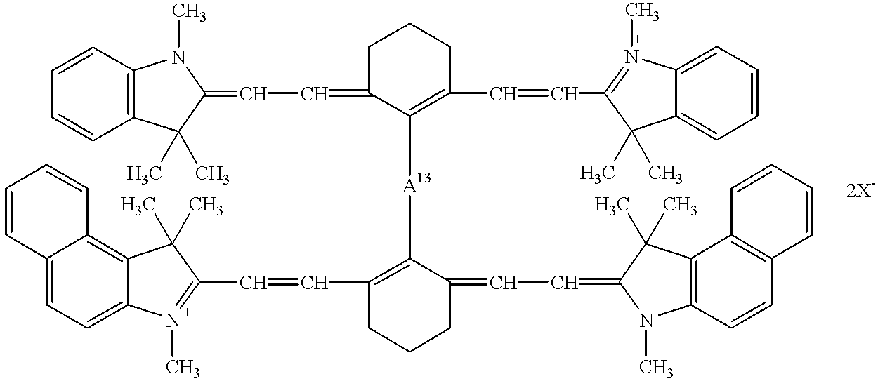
C12=C(C=CC=C1)N(C)C(=CC=C1C([A13]C3=C(C=CC4=N(C)C5=CC=C6C(=C5C4(C)C)C=CC=C6)CCCC3=CC=C3N(C)C4=C(C5=C(C=C4)C=CC=C5)C3(C)C)=C(C=CC3=N(C)C4=CC=CC=C4C3(C)C)CCC1)C2(C)C
